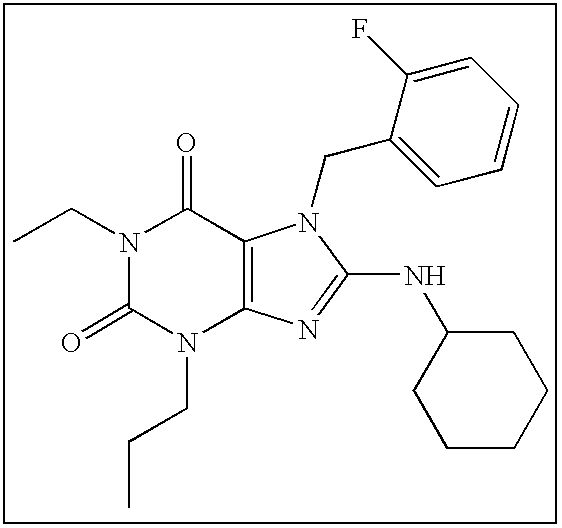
C(N1C(=O)N(CCC)C2=C(C1=O)N(CC1=CC=CC=C1F)C(NC1CCCCC1)=N2)C
